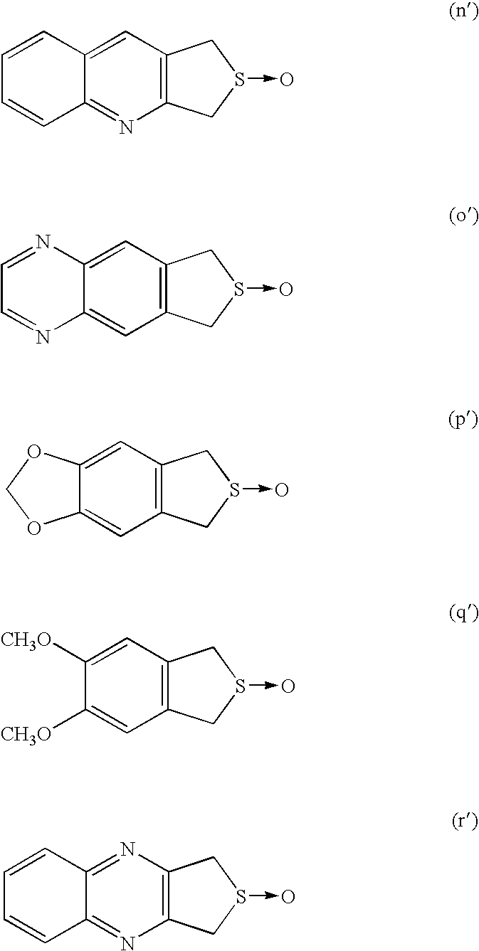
C12=C(C=C3C(=N1)C=CC=C3)CS(->O)C2.C12=C(C=C3C(=C1)N=CC=N3)CS(->O)C2.C12=C(C=C3C(=C1)OCO3)CS(->O)C2.C12=C(C=C([CH3O])C([CH3O])=C1)CS(->O)C2.C12=C(N=C3C(=N1)C=CC=C3)CS(->O)C2
